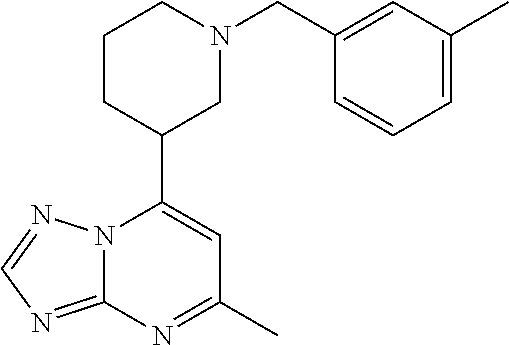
N12C(=NC=N1)N=C(C)C=C2C1CN(CC2=CC(C)=CC=C2)CCC1
